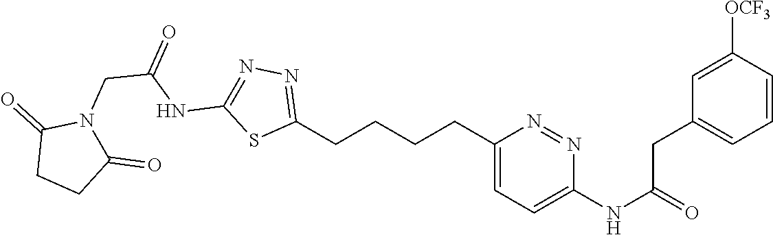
C1(CCCCC2=CC=C(NC(=O)CC3=CC=CC([OCF3])=C3)N=N2)=NN=C(NC(CN2C(=O)CCC2=O)=O)S1
